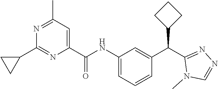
C1(NC(C2=CC(C)=NC(C3CC3)=N2)=O)=CC=CC(C(C2=NN=CN2C)C2CCC2)=C1
